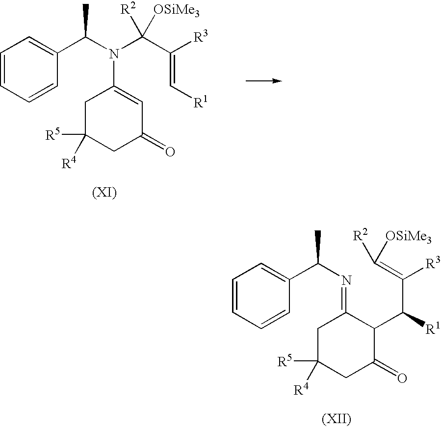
C1=CC=CC(C(N(C(C([R3])=C[R1])([R2])[OSiMe3])C2=CC(=O)CC([R5])([R4])C2)C)=C1.C1=CC=CC(C(N=C2CC([R5])([R4])CC(=O)C2C(C(=C([R2])[OSiMe3])[R3])[R1])C)=C1
